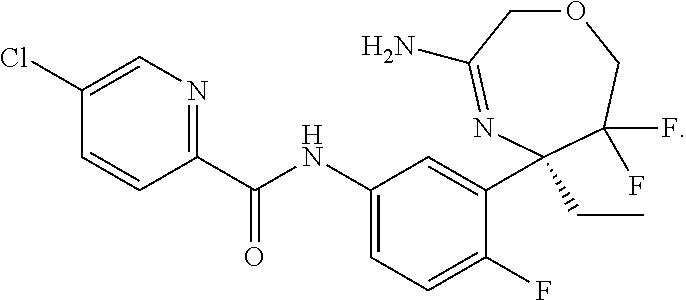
C1(C(NC2=CC=C(F)C(C3(CC)N=C(N)COCC3(F)F)=C2)=O)=NC=C(Cl)C=C1
